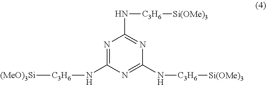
N1=C(N[C3H6][(MeO)3Si])N=C(N[C3H6][Si(OMe)3])N=C1N[C3H6][Si(OMe)3]
